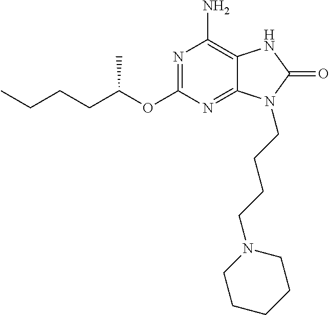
N1=C(OC(CCCC)C)N=C2C(=C1N)NC(=O)N2CCCCN1CCCCC1
